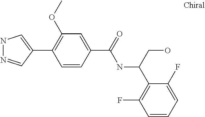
C1(C2=CNN=C2)=C(OC)C=C(C(NC(CO)C2=C(F)C=CC=C2F)=O)C=C1
